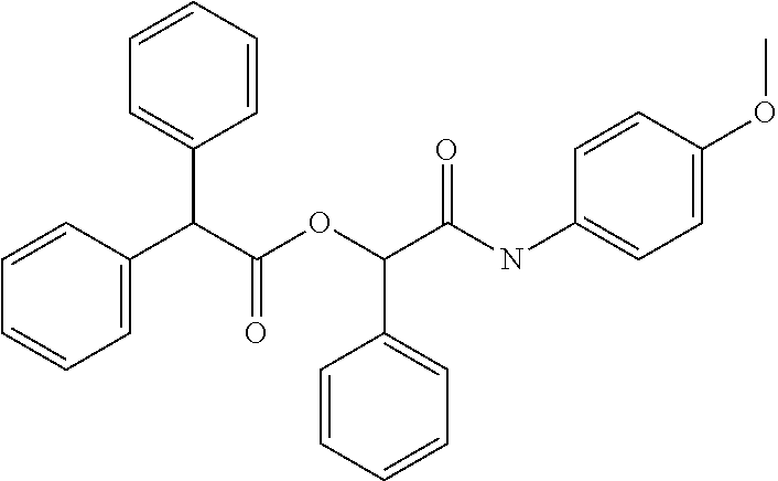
C(C(OC(C(NC1=CC=C(OC)C=C1)=O)C1=CC=CC=C1)=O)(C1=CC=CC=C1)C1=CC=CC=C1
